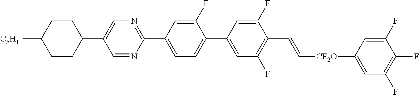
C1(F)=CC(C2=NC=C(C3CCC([C5H11])CC3)C=N2)=CC=C1C1=CC(F)=C(C=C[CF2O]C2=CC(F)=C(F)C(F)=C2)C(F)=C1
